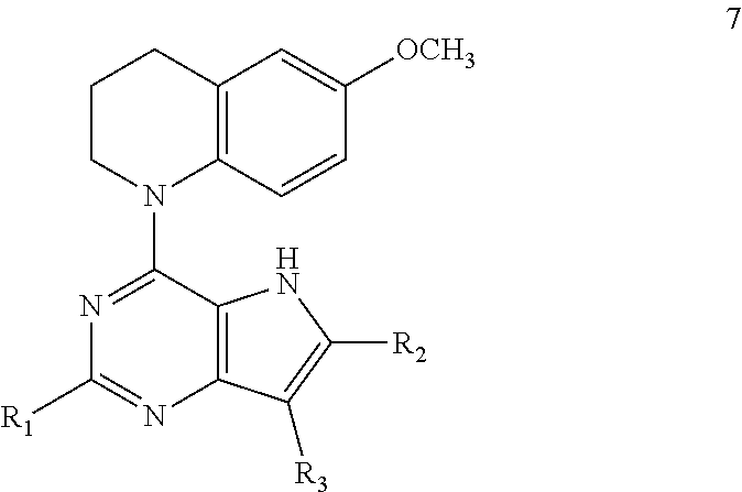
C1CN(C2=NC([R1])=NC3=C2NC([R2])=C3[R3])C2=C(C1)C=C([OCH3])C=C2
